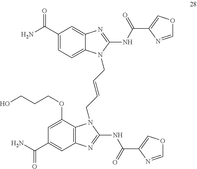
C1(C(N)=O)=CC=C2C(=C1)N=C(NC(C1=COC=N1)=O)N2CC=CCN1C2=C(C=C(C(N)=O)C=C2OCCCO)N=C1NC(C1=COC=N1)=O
